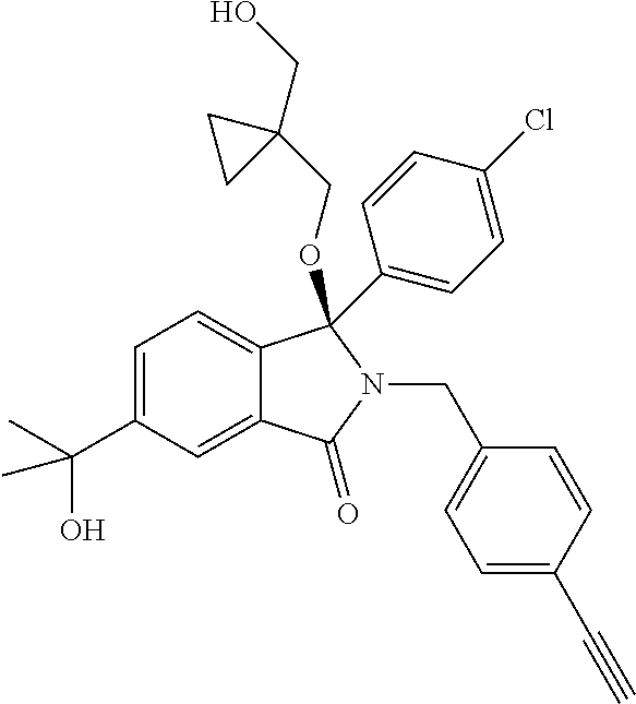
C1=C(C(C)(O)C)C=C2C(=C1)C(C1=CC=C(Cl)C=C1)(OCC1(CO)CC1)N(CC1=CC=C(C#C)C=C1)C2=O
